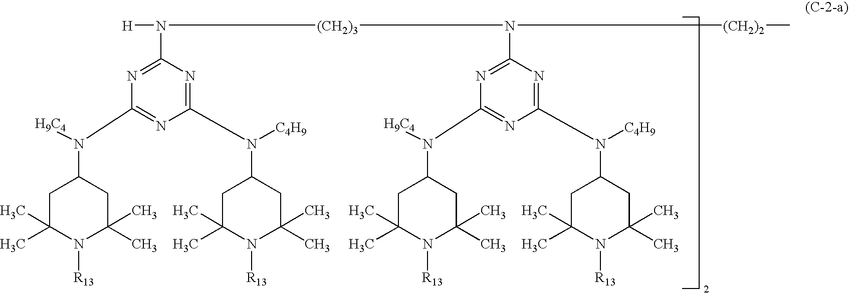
N(C1=NC(N([H9C4])C2CC(C)(C)N([R13])C(C)(C)C2)=NC(N([C4H9])C2CC(C)(C)N([R13])C(C)(C)C2)=N1)([(CH2)3]N(C1=NC(N([H9C4])C2CC(C)(C)N([R13])C(C)(C)C2)=NC(N([C4H9])C2CC(C)(C)N([R13])C(C)(C)C2)=N1)[(CH2)2]C)[H]
